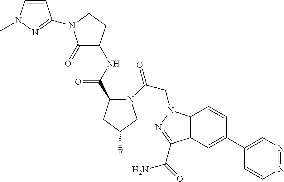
C1(C2=CC3=C(C=C2)N(CC(=O)N2C(C(NC4C(=O)N(C5=NN(C)C=C5)CC4)=O)CC(F)C2)N=C3C(=O)N)=CN=NC=C1
